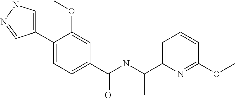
C1=C(C2=CC=C(C(NC(C3=CC=CC(OC)=N3)C)=O)C=C2OC)C=NN1
